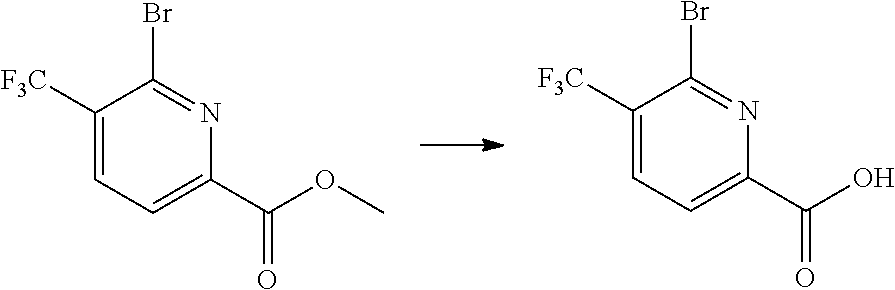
C(C1=CC=C([F3C])C(Br)=N1)(O)=O.C(C1=CC=C([F3C])C(Br)=N1)(OC)=O
